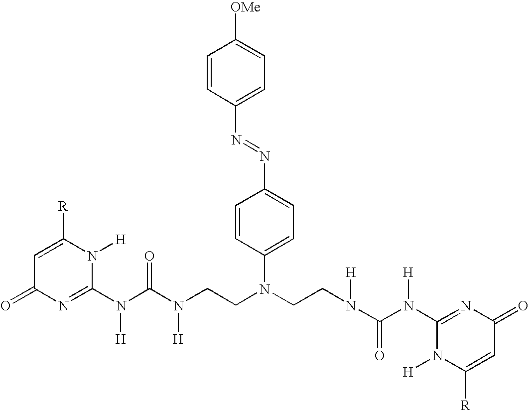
C1=C([R])N([H])C(N(C(N([H])CCN(C2=CC=C(N=NC3=CC=C([OMe])C=C3)C=C2)CCN(C(N(C2=NC(=O)C=C([R])N2[H])[H])=O)[H])=O)[H])=NC1=O
